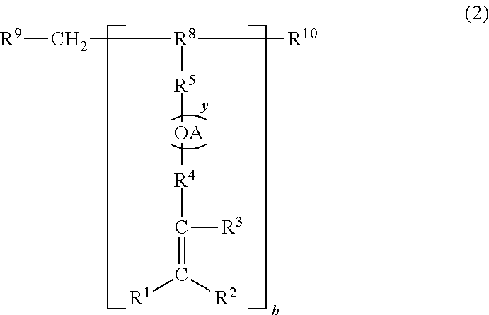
[R9]C[R8]([R10])[R5][OA][R4]C([R3])=C([R2])[R1]
